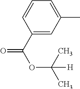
C1=C(C)C=C(C(=O)OC([H])(C)C)C=C1
